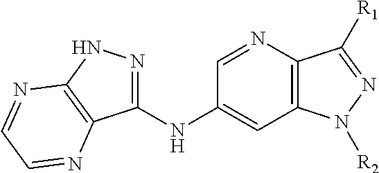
C1(NC2=CC3=C(N=C2)C([R1])=NN3[R2])=NNC2=C1N=CC=N2
